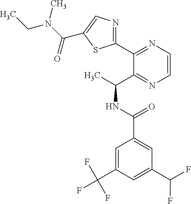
C1(C2=NC=CN=C2C(C)NC(C2=CC(C(F)F)=CC(C(F)(F)F)=C2)=O)=NC=C(C(N(CC)C)=O)S1
